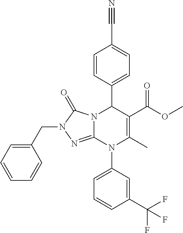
C1=CC(C2N3C(=NN(CC4=CC=CC=C4)C3=O)N(C3=CC=CC(C(F)(F)F)=C3)C(C)=C2C(OC)=O)=CC=C1C#N
